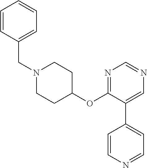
C1=CC=CC(CN2CCC(OC3=NC=NC=C3C3=CC=NC=C3)CC2)=C1
